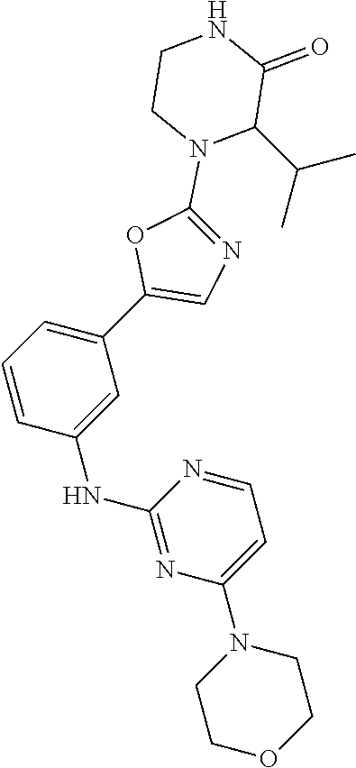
C1=CC(NC2=NC(N3CCOCC3)=CC=N2)=CC(C2=CN=C(N3C(C(C)C)C(=O)NCC3)O2)=C1
